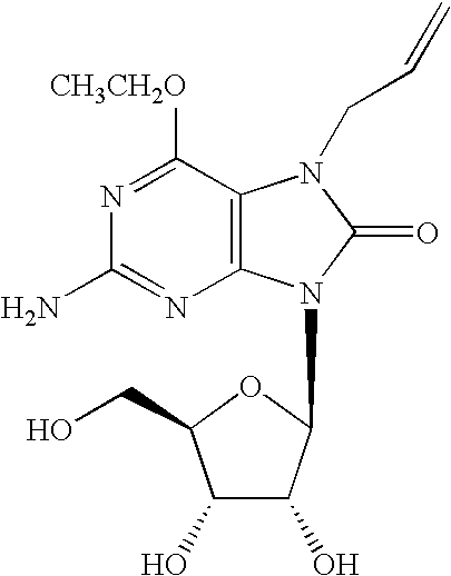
C1([CH3CH2O])=NC(N)=NC2=C1N(CC=C)C(=O)N2C1C(O)C(O)C(CO)O1
